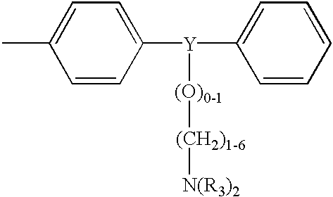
C1=C(C)C=CC([Y](C2=CC=CC=C2)O[(CH2)1-6][N(R3)2])=C1
